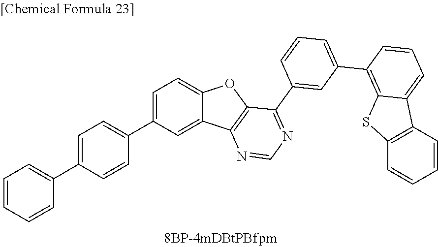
C1=CC=CC(C2=CC=C(C3=CC=C4C(=C3)C3=C(O4)C(C4=CC(C5=C6C(=CC=C5)C5=C(S6)C=CC=C5)=CC=C4)=NC=N3)C=C2)=C1
